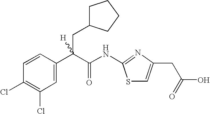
C1=C(C(C(NC2=NC(CC(=O)O)=CS2)=O)(CC2CCCC2)[H])C=CC(Cl)=C1Cl
